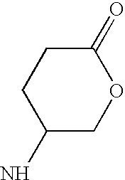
C1(N)COC(=O)CC1
